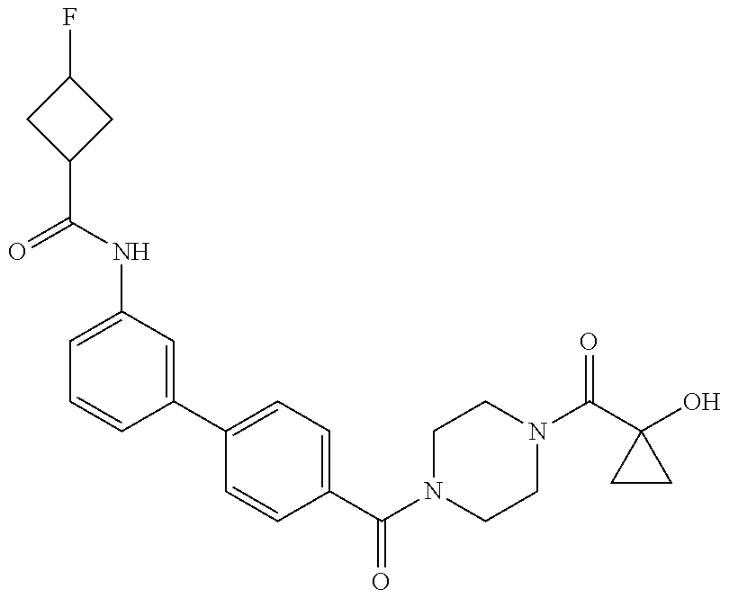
C1=C(NC(C2CC(F)C2)=O)C=C(C2=CC=C(C(N3CCN(C(C4(O)CC4)=O)CC3)=O)C=C2)C=C1
